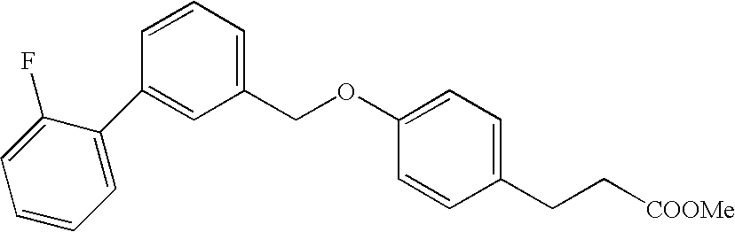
C1(C2=CC(COC3=CC=C(CC[COOMe])C=C3)=CC=C2)=CC=CC=C1F
